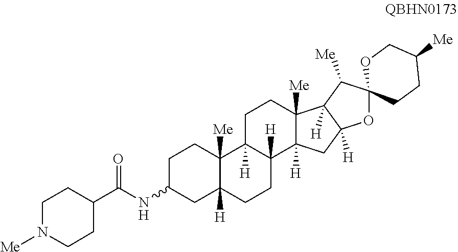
C1C(NC(=O)C2CCN([Me])CC2)CC2([H])C([Me])(C1)C1([H])C([H])(CC2)C2([H])C([Me])(CC1)C1([H])C([H])(C2)OC2(C1[Me])CCC([Me])CO2
